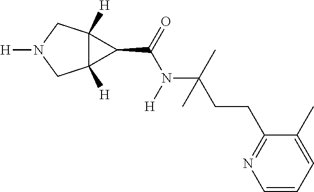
C12([H])C([H])(CN([H])C1)C2C(=O)N([H])C(C)(CCC1=NC=CC=C1C)C
